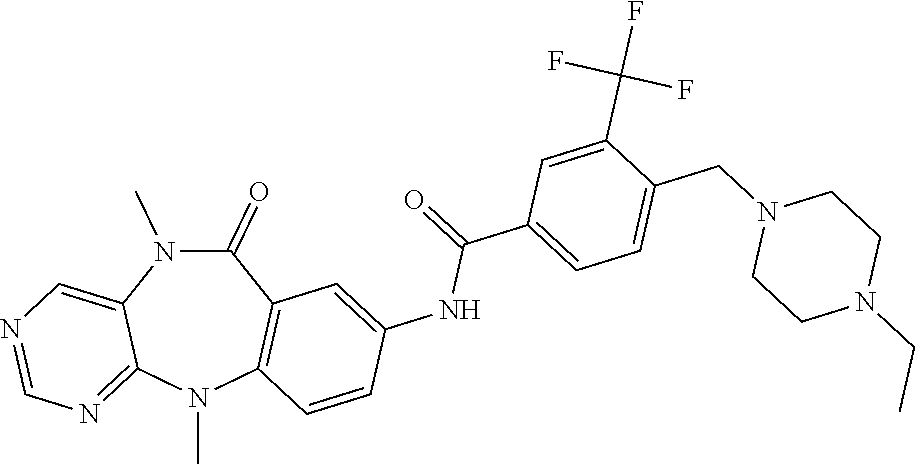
N1(C)C(=O)C2=C(N(C)C3=NC=NC=C13)C=CC(NC(=O)C1=CC=C(CN3CCN(CC)CC3)C(C(F)(F)F)=C1)=C2
